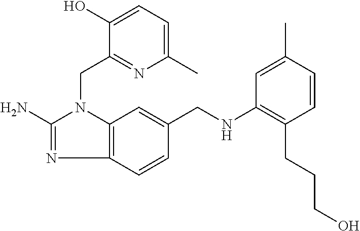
NC1=NC2=C(N1CC1=NC(C)=CC=C1O)C=C(CNC1=C(CCCO)C=CC(C)=C1)C=C2
